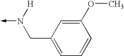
N(->C)([H])CC1=CC=CC(OC)=C1
